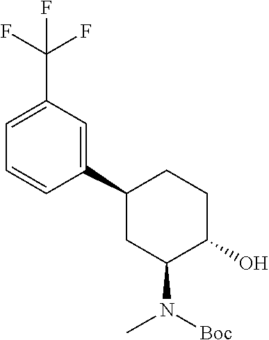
C1(C2CC(N(C)[Boc])C(O)CC2)=CC(C(F)(F)F)=CC=C1
